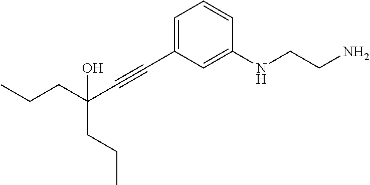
CCCC(C#CC1=CC=CC(NCCN)=C1)(O)CCC
